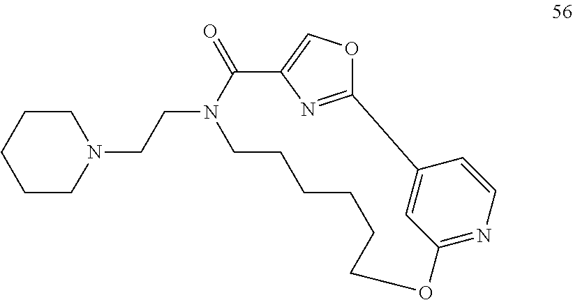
C(N1C(=O)C2=COC(=N2)C2=CC(=NC=C2)OCCCCCC1)CN1CCCCC1
